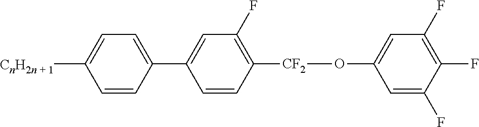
C1=CC(C2=CC(F)=C([CF2]OC3=CC(F)=C(F)C(F)=C3)C=C2)=CC=C1[CnH2n + 1]
